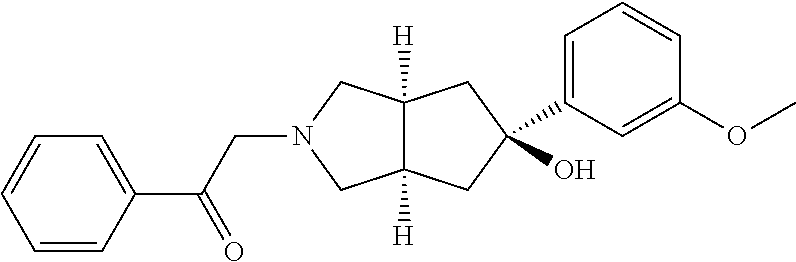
C12([H])C([H])(CC(O)(C3=CC=CC(OC)=C3)C1)CN(CC(C1=CC=CC=C1)=O)C2
